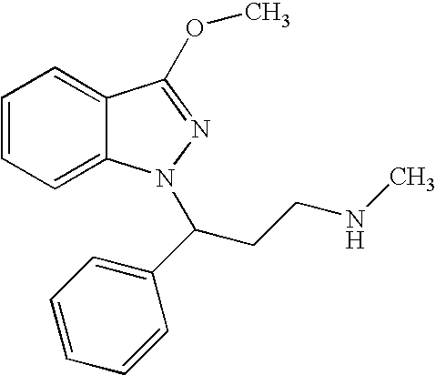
C1=CC=C2C(=C1)C(OC)=NN2C(CCNC)C1=CC=CC=C1
